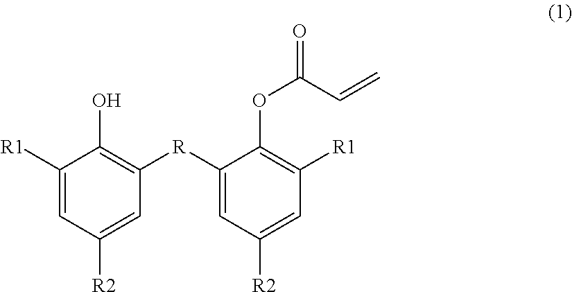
C1([R1])=CC([R2])=CC([R]C2=CC([R2])=CC([R1])=C2OC(C=C)=O)=C1O
